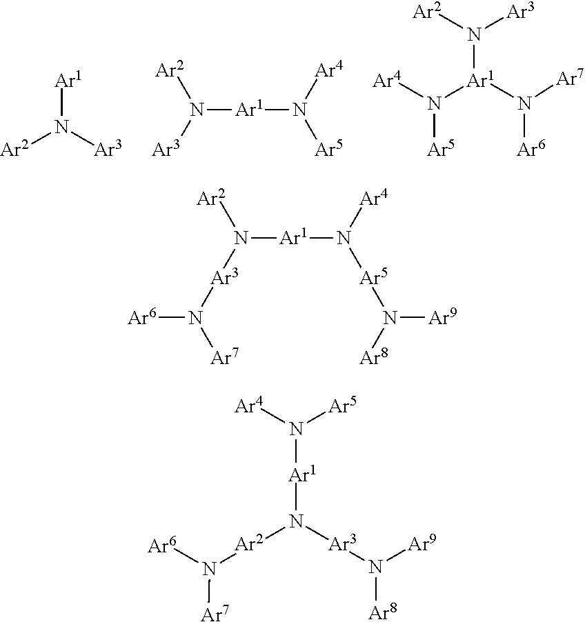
[Ar1]N([Ar3])[Ar2].N([Ar1]N([Ar5])[Ar4])([Ar3])[Ar2].N([Ar1](N([Ar6])[Ar7])N([Ar4])[Ar5])([Ar2])[Ar3].N([Ar1]N([Ar5]N([Ar8])[Ar9])[Ar4])([Ar2])[Ar3]N([Ar6])[Ar7].N([Ar1]N([Ar2]N([Ar6])[Ar7])[Ar3]N([Ar8])[Ar9])([Ar4])[Ar5]
